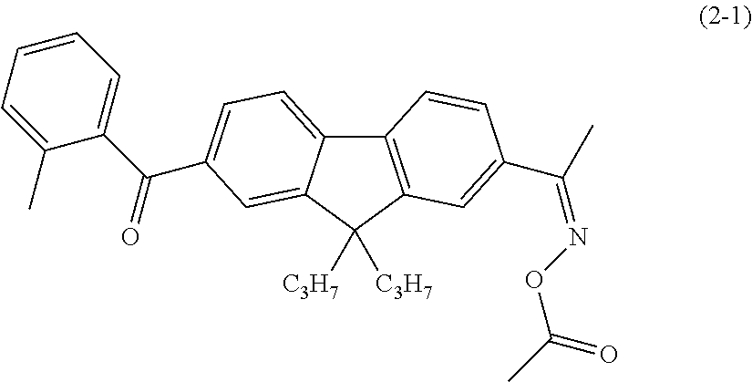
C12=C(C([C3H7])([C3H7])C3=CC(C(C4=CC=CC=C4C)=O)=CC=C13)C=C(C(C)=NOC(C)=O)C=C2
